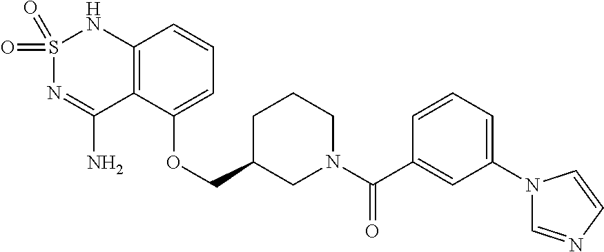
C12=C(C(OCC3CN(C(C4=CC(N5C=NC=C5)=CC=C4)=O)CCC3)=CC=C1)C(N)=NS(=O)(=O)N2
